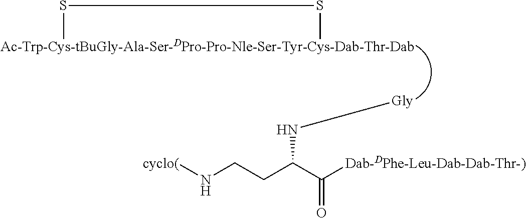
S(C)SC.N(C(CCN[cyclo(])C([Dab-DPhe-Leu-Dab-Dab-Thr-)])=O)[Gly]
